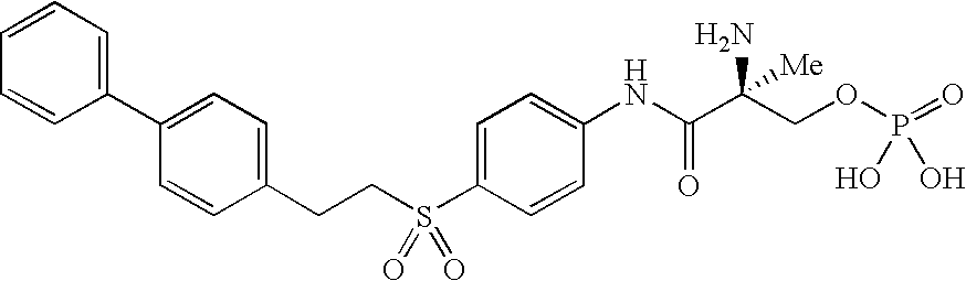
C1=CC=CC(C2=CC=C(CCS(C3=CC=C(NC(=O)C(COP(=O)(O)O)(N)[Me])C=C3)(=O)=O)C=C2)=C1
